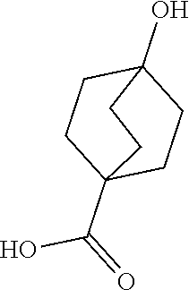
OC(C12CCC(O)(CC1)CC2)=O
